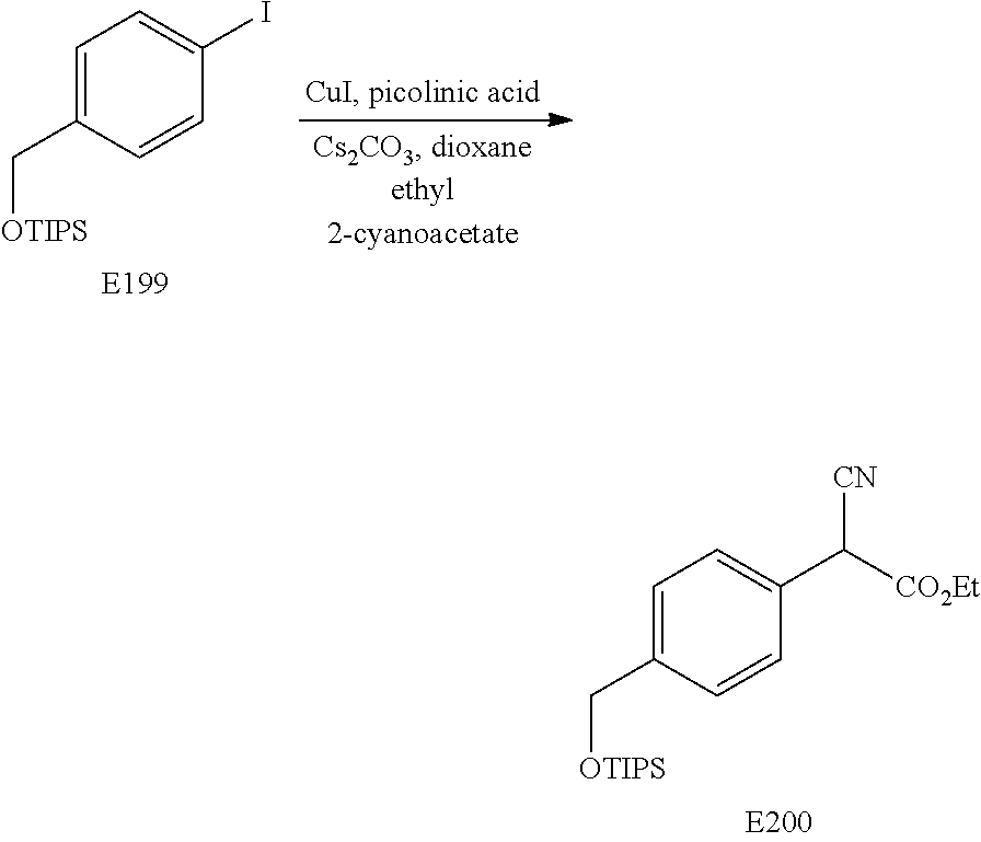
C1=C(C[OTIPS])C=CC(I)=C1.C1=C(C[OTIPS])C=CC(C([CO2Et])[CN])=C1
